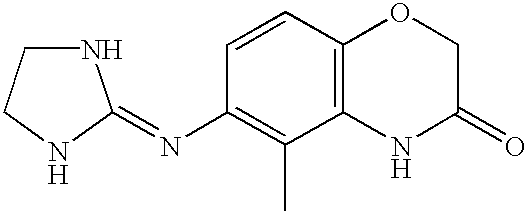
N1CCNC1=NC1=C(C)C2=C(C=C1)OCC(=O)N2
